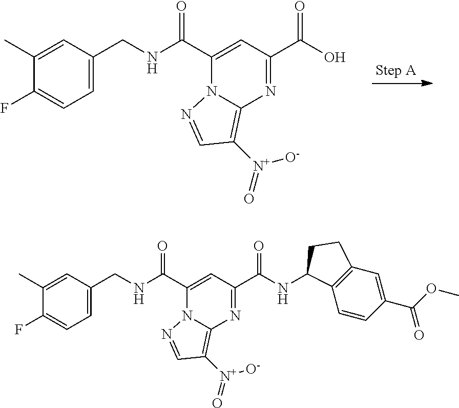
C1=C(CNC(C2=CC(C(O)=O)=NC3=C([N+](=O)[O-])C=NN23)=O)C=C(C)C(F)=C1.C1=C(CNC(C2=CC(C(NC3C4=C(C=C(C(OC)=O)C=C4)CC3)=O)=NC3=C([N+](=O)[O-])C=NN23)=O)C=C(C)C(F)=C1
